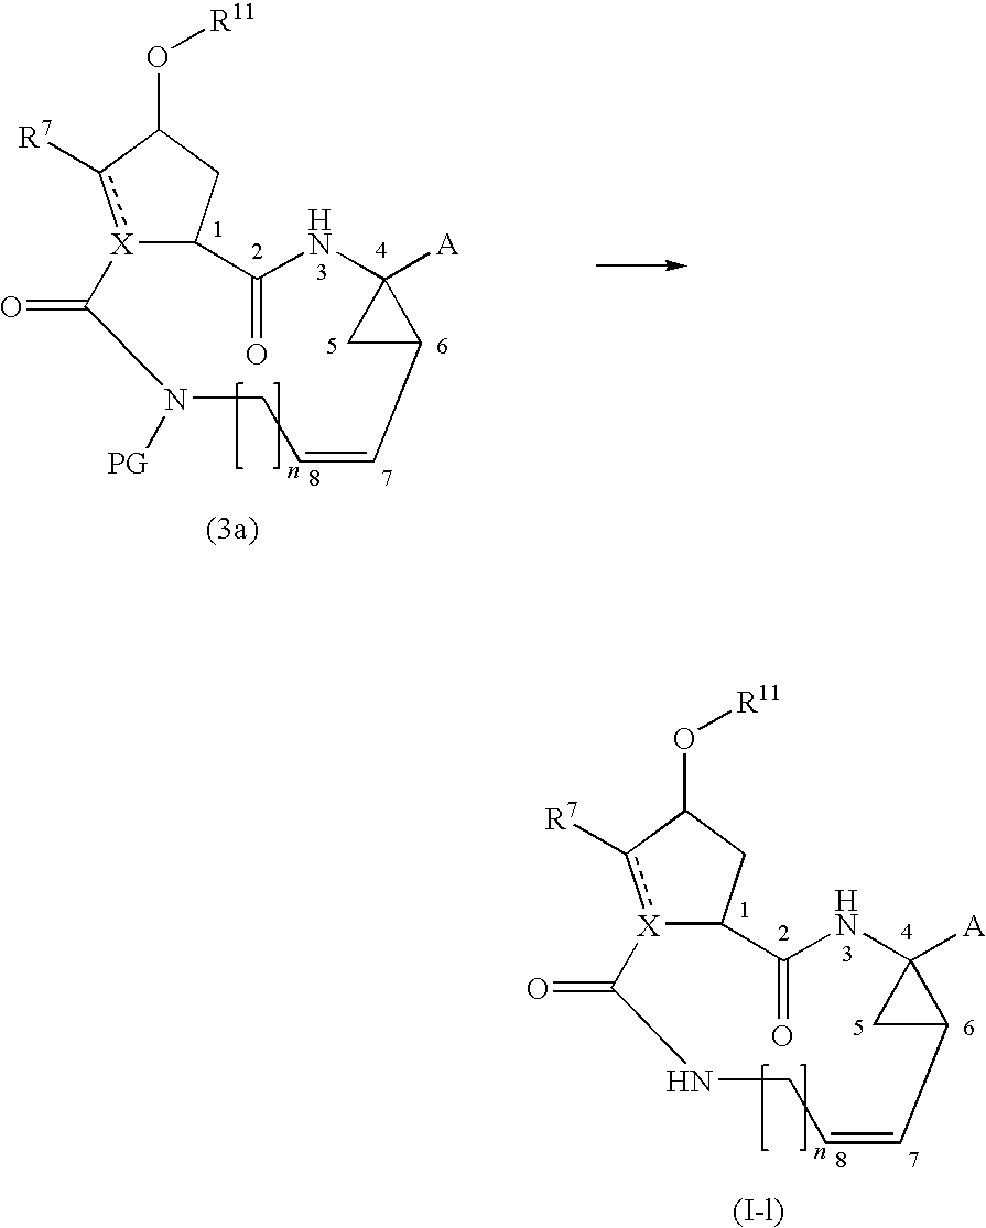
[R11]OC1c([R7])[X]2C(C1)C(=O)NC1([A])CC1C=CCN([PG])C2=O.[R11]OC1c([R7])[X]2C(C1)C(=O)NC1([A])CC1C=CCNC2=O
